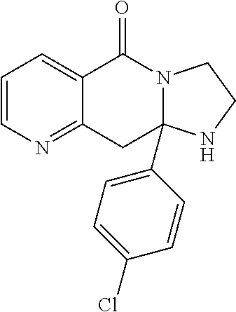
C1=CN=C2C(=C1)C(=O)N1CCNC1(C1=CC=C(Cl)C=C1)C2
